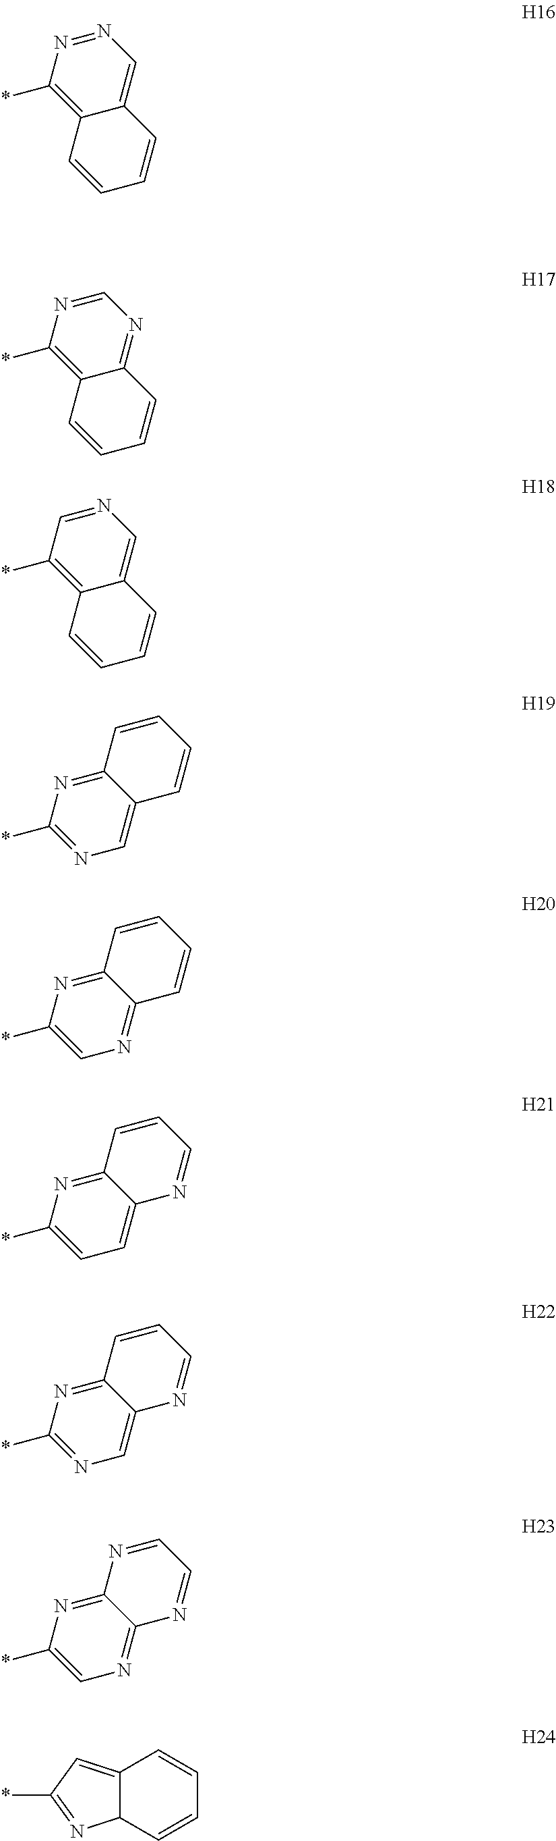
N1=NC(*)=C2C(=C1)C=CC=C2.C1=NC(*)=C2C(=N1)C=CC=C2.N1=CC(*)=C2C(=C1)C=CC=C2.C12=NC(*)=NC=C1C=CC=C2.C12=NC(*)=CN=C1C=CC=C2.C12=NC(*)=CC=C1N=CC=C2.C12=NC(*)=NC=C1N=CC=C2.C12=NC(*)=CN=C1N=CC=N2.C12C(=CC(*)=N1)C=CC=C2
